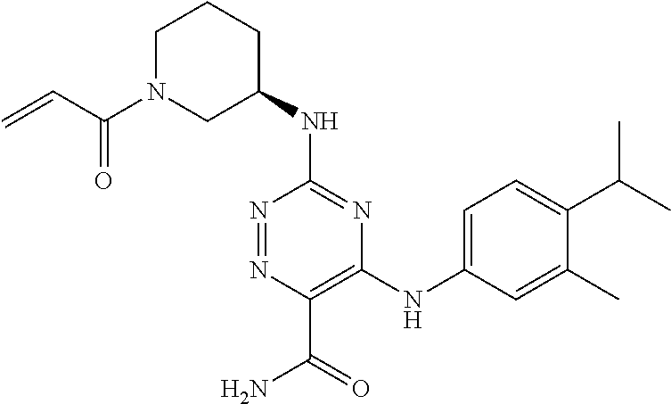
C1(NC2=NC(NC3=CC=C(C(C)C)C(C)=C3)=C(C(=O)N)N=N2)CCCN(C(=O)C=C)C1
